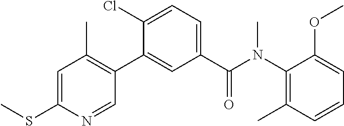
C1=C(SC)N=CC(C2=CC(C(N(C3=C(C)C=CC=C3OC)C)=O)=CC=C2Cl)=C1C
